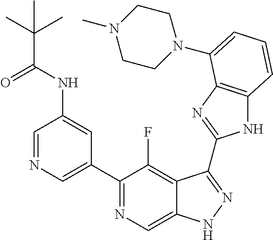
C1=NC=C(C2=NC=C3C(=C2F)C(C2=NC4=C(N2)C=CC=C4N2CCN(C)CC2)=NN3)C=C1NC(C(C)(C)C)=O
